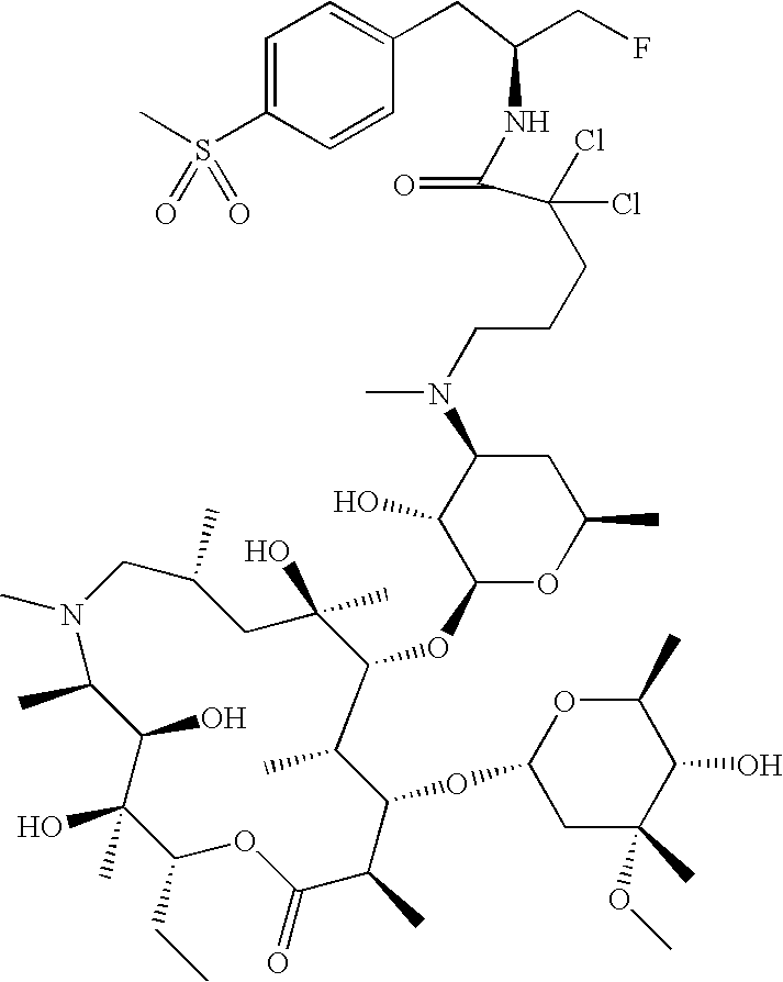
N1(C)CC(C)CC(O)(C)C(OC2OC(C)CC(N(C)CCCC(C(=O)NC(CF)CC3=CC=C(S(=O)(=O)C)C=C3)(Cl)Cl)C2O)C(C)C(OC2CC(C)(OC)C(O)C(C)O2)C(C)C(=O)OC(CC)C(O)(C)C(O)C1C
